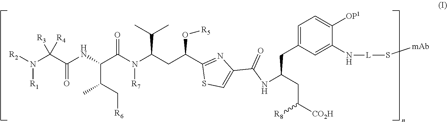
C(C(C1=NC(C(NC(CC([CO2H])[R8])CC2=CC=C([OP1])C(N[L]S[mAb])=C2)=O)=CS1)O[R5])C(N([R7])C(C(C(C)C[R6])NC(=O)C(N([R1])[R2])([R3])[R4])=O)C(C)C
